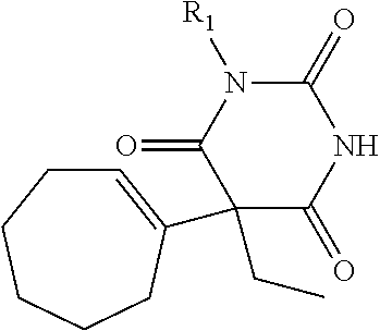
C1(=O)NC(=O)N([R1])C(=O)C1(C1=CCCCCC1)CC
